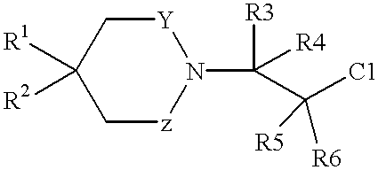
C1[z]N(C([R3])([R4])C([C1])([R6])[R5])[Y]CC1([R1])[R2]
